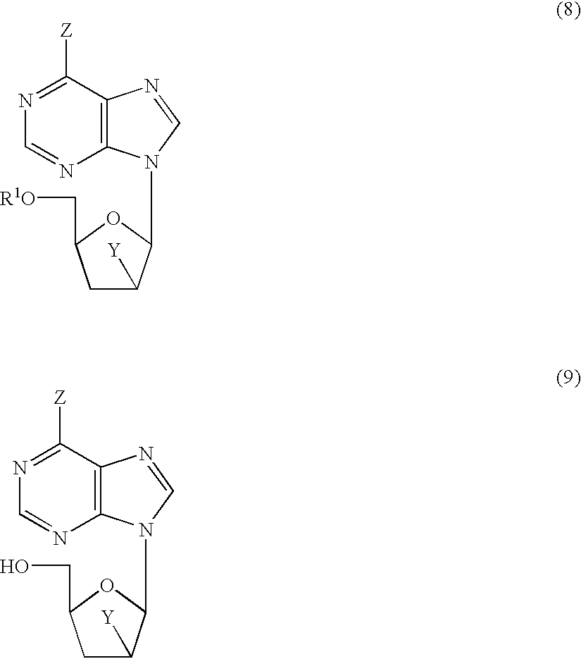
N1=C([Z])C2=C(N=C1)N(C1C([Y])CC(C[R1O])O1)C=N2.N1=C([Z])C2=C(N=C1)N(C1C([Y])CC(CO)O1)C=N2
